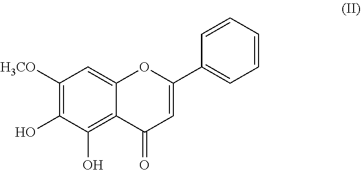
C1([H3CO])=C(O)C(O)=C2C(=C1)OC(C1=CC=CC=C1)=CC2=O
